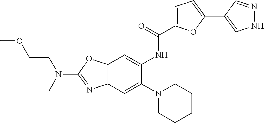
C12=C(C=C(N3CCCCC3)C(NC(C3=CC=C(C4=CNN=C4)O3)=O)=C1)N=C(N(CCOC)C)O2
